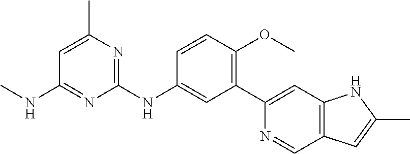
C1(NC2=CC(C3=CC4=C(C=N3)C=C(C)N4)=C(OC)C=C2)=NC(C)=CC(NC)=N1
